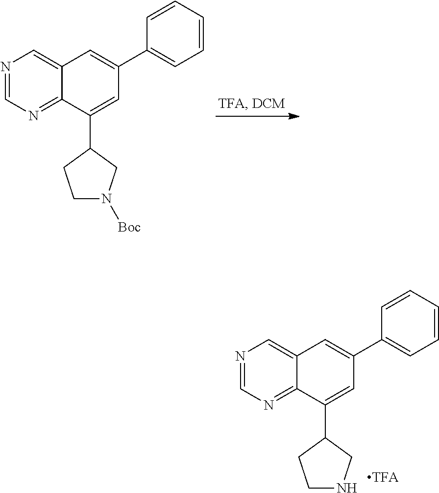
N1=CN=C2C(=C1)C=C(C1=CC=CC=C1)C=C2C1CN([Boc])CC1.N1=CN=C2C(=C1)C=C(C1=CC=CC=C1)C=C2C1CNCC1.[TFA]
